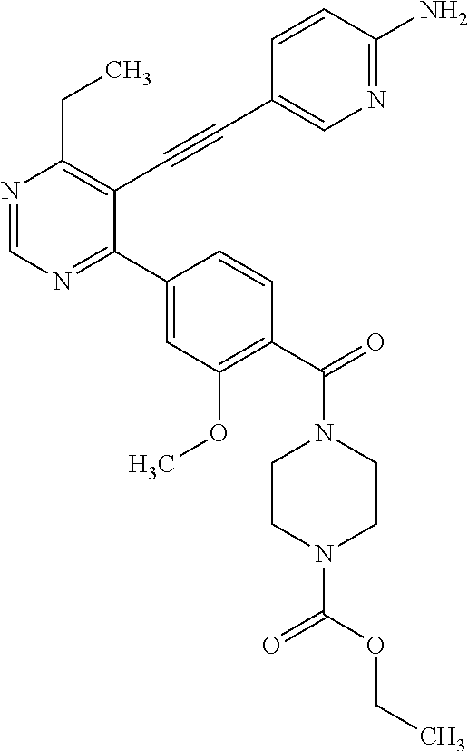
N1=CN=C(C2=CC(OC)=C(C(=O)N3CCN(C(OCC)=O)CC3)C=C2)C(C#CC2=CN=C(N)C=C2)=C1CC
